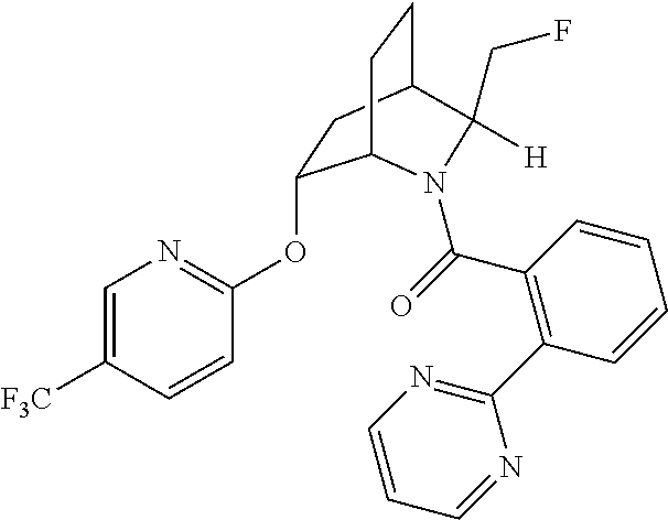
O(C1=NC=C([F3C])C=C1)C1CC2CCC1N(C(=O)C1=C(C3=NC=CC=N3)C=CC=C1)C2(CF)[H]
